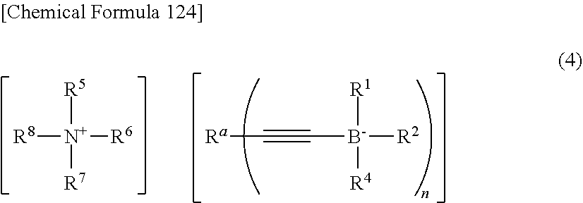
[R8][N+]([R5])([R6])[R7].C([B-]([R1])([R4])[R2])#C[Ra]
